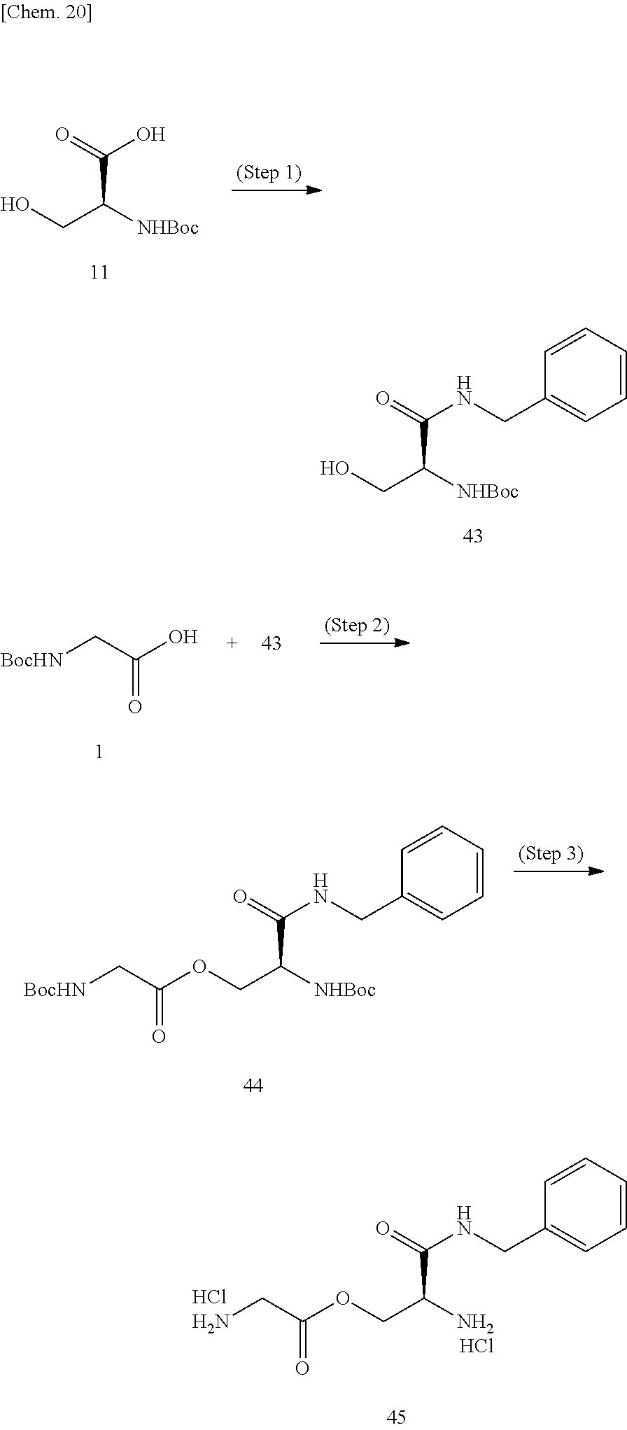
C(C([NHBoc])CO)(=O)O.C(C([NHBoc])CO)(=O)NCC1=CC=CC=C1.C([BocHN])C(O)=O.C(C([NHBoc])COC(C[BocHN])=O)(=O)NCC1=CC=CC=C1.C(C(N)COC(CN)=O)(=O)NCC1=CC=CC=C1.Cl.Cl
